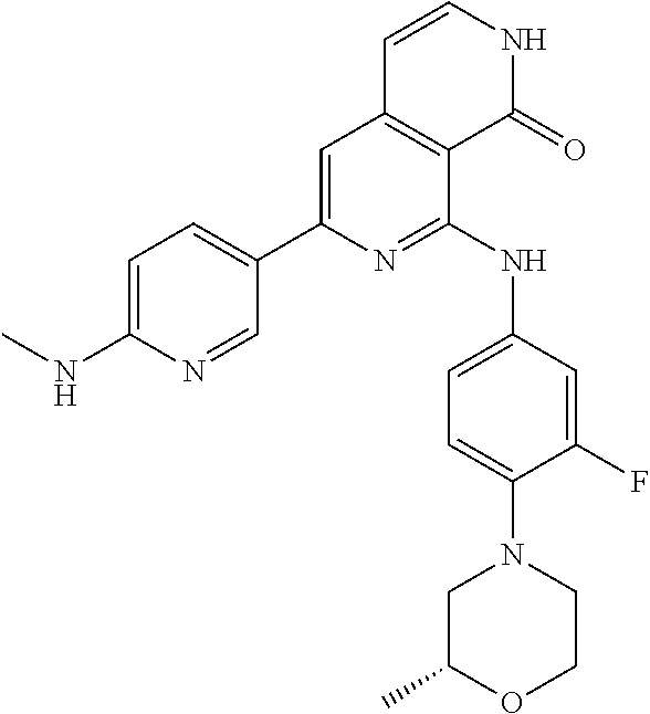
C1=C(NC)N=CC(C2=CC3=C(C(NC4=CC=C(N5CC(C)OCC5)C(F)=C4)=N2)C(=O)NC=C3)=C1
